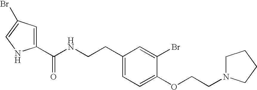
C1(C(NCCC2=CC=C(OCCN3CCCC3)C(Br)=C2)=O)=CC(Br)=CN1
